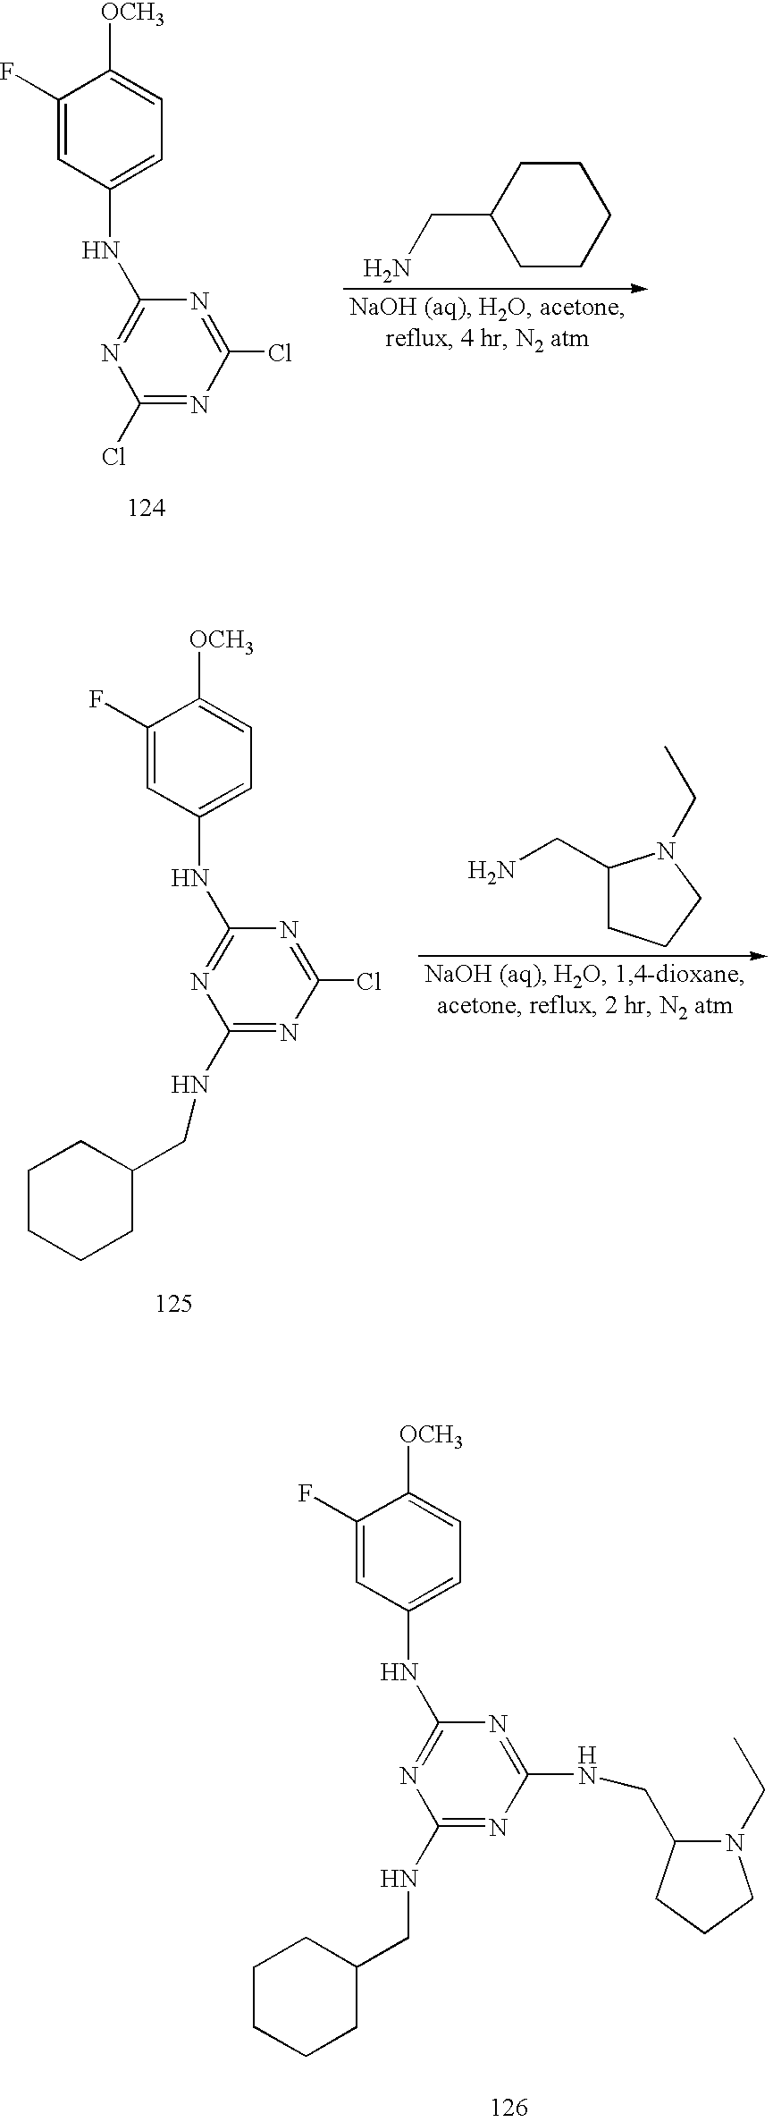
C(C1CCCCC1)N.C1(Cl)=NC(NC2=CC=C([OCH3])C(F)=C2)=NC(Cl)=N1.C(N)C1CCCN1CC.C1(Cl)=NC(NC2=CC=C([OCH3])C(F)=C2)=NC(NCC2CCCCC2)=N1.C1(NCC2N(CC)CCC2)=NC(NC2=CC=C([OCH3])C(F)=C2)=NC(NCC2CCCCC2)=N1
